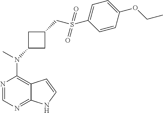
N1=CN=C2C(=C1N(C)C1CC(CS(C3=CC=C(OCC)C=C3)(=O)=O)C1)C=CN2
